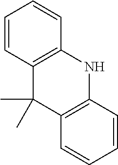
C1=CC2=C(C=C1)NC1=C(C2(C)C)C=CC=C1
